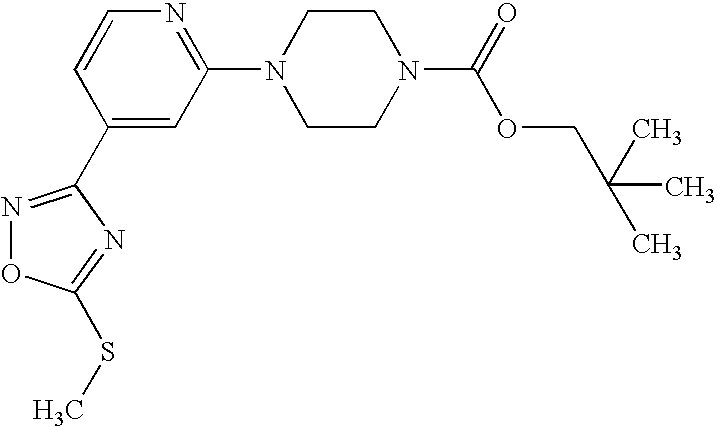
C1(C2=NOC(SC)=N2)=CC(N2CCN(C(=O)OCC(C)(C)C)CC2)=NC=C1
